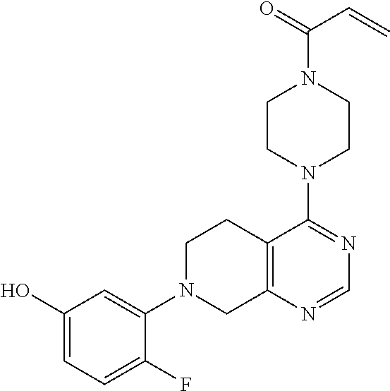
C12=C(N=CN=C1N1CCN(C(=O)C=C)CC1)CN(C1=CC(O)=CC=C1F)CC2
